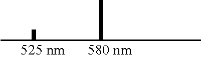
CC(CC(CCC)C)C
